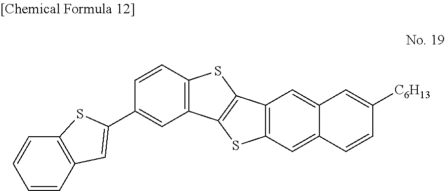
C12=C(C=C3C(=C1)C=C([C6H13])C=C3)SC1=C2SC2=C1C=C(C1=CC3=C(C=CC=C3)S1)C=C2
